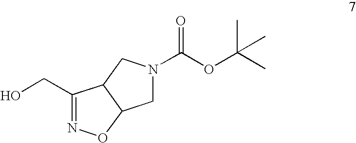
C1(CO)=NOC2C1CN(C(OC(C)(C)C)=O)C2
